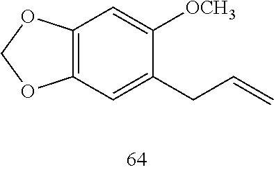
C12=C(OCO1)C=C([OCH3])C(CC=C)=C2
